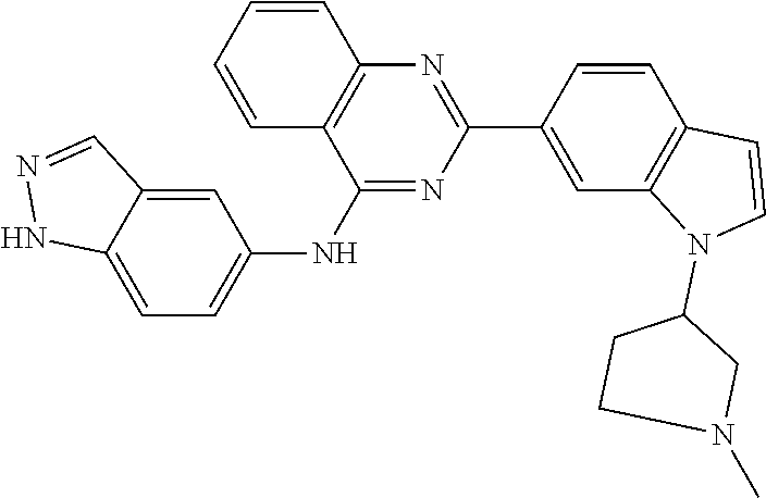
N1(C)CCC(N2C3=C(C=CC(C4=NC5=C(C=CC=C5)C(NC5=CC=C6NN=CC6=C5)=N4)=C3)C=C2)C1
